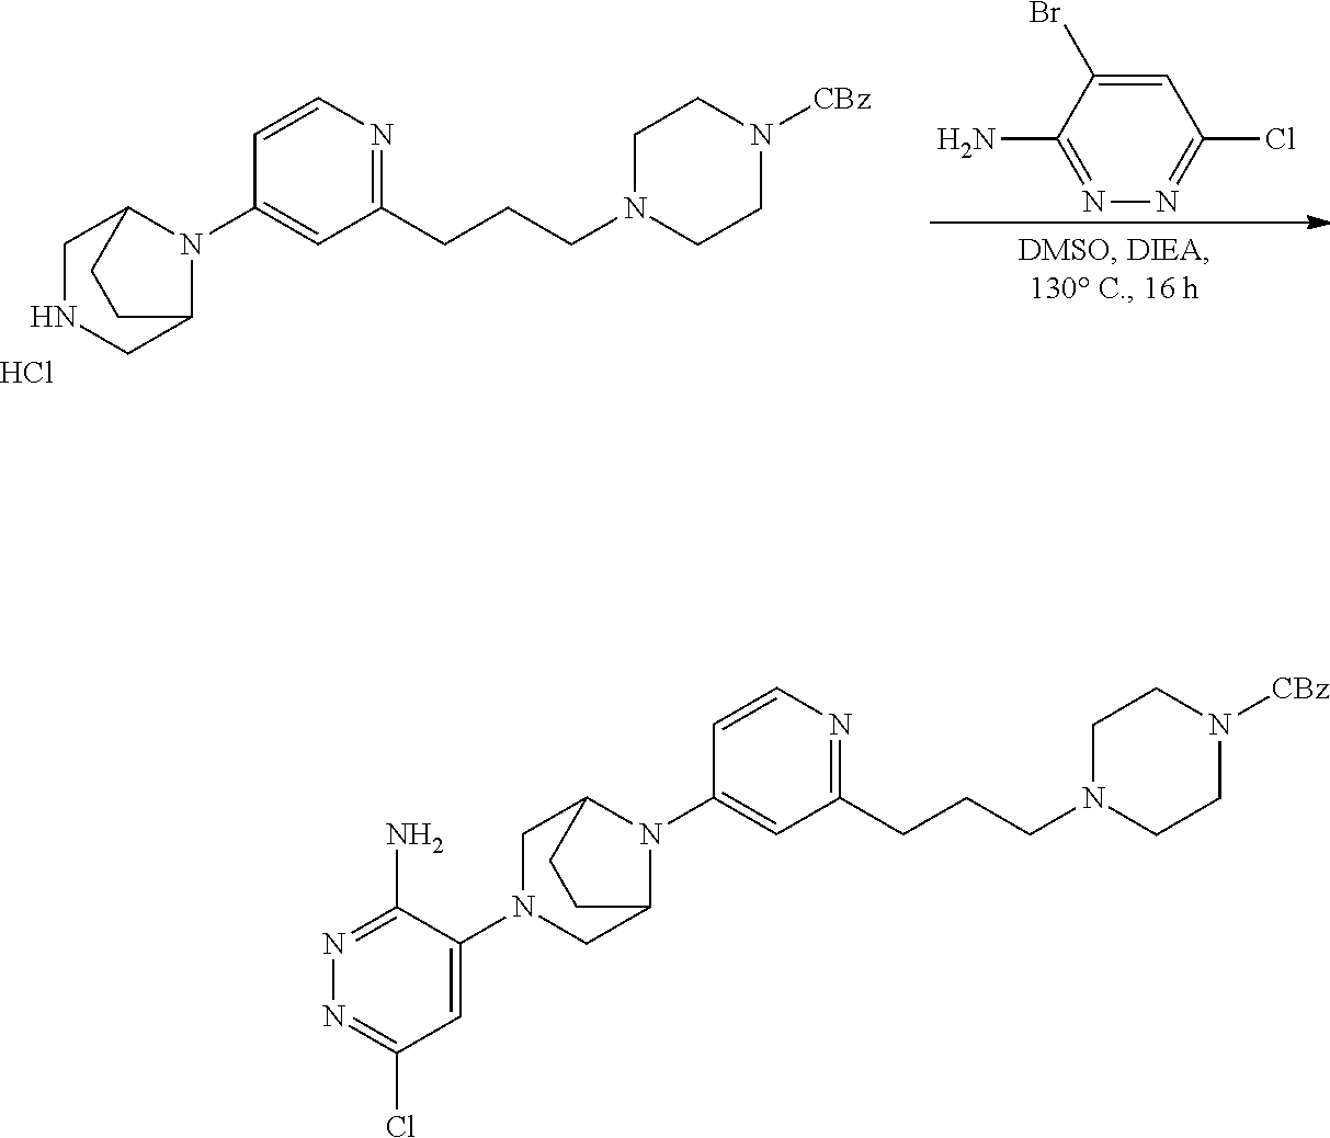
C1=CC(N2C3CN(C4=CC(Cl)=NN=C4N)CC2CC3)=CC(CCCN2CCN([CBz])CC2)=N1.C1=CC(N2C3CNCC2CC3)=CC(CCCN2CCN([CBz])CC2)=N1.Cl.C1=C(Br)C(N)=NN=C1Cl
